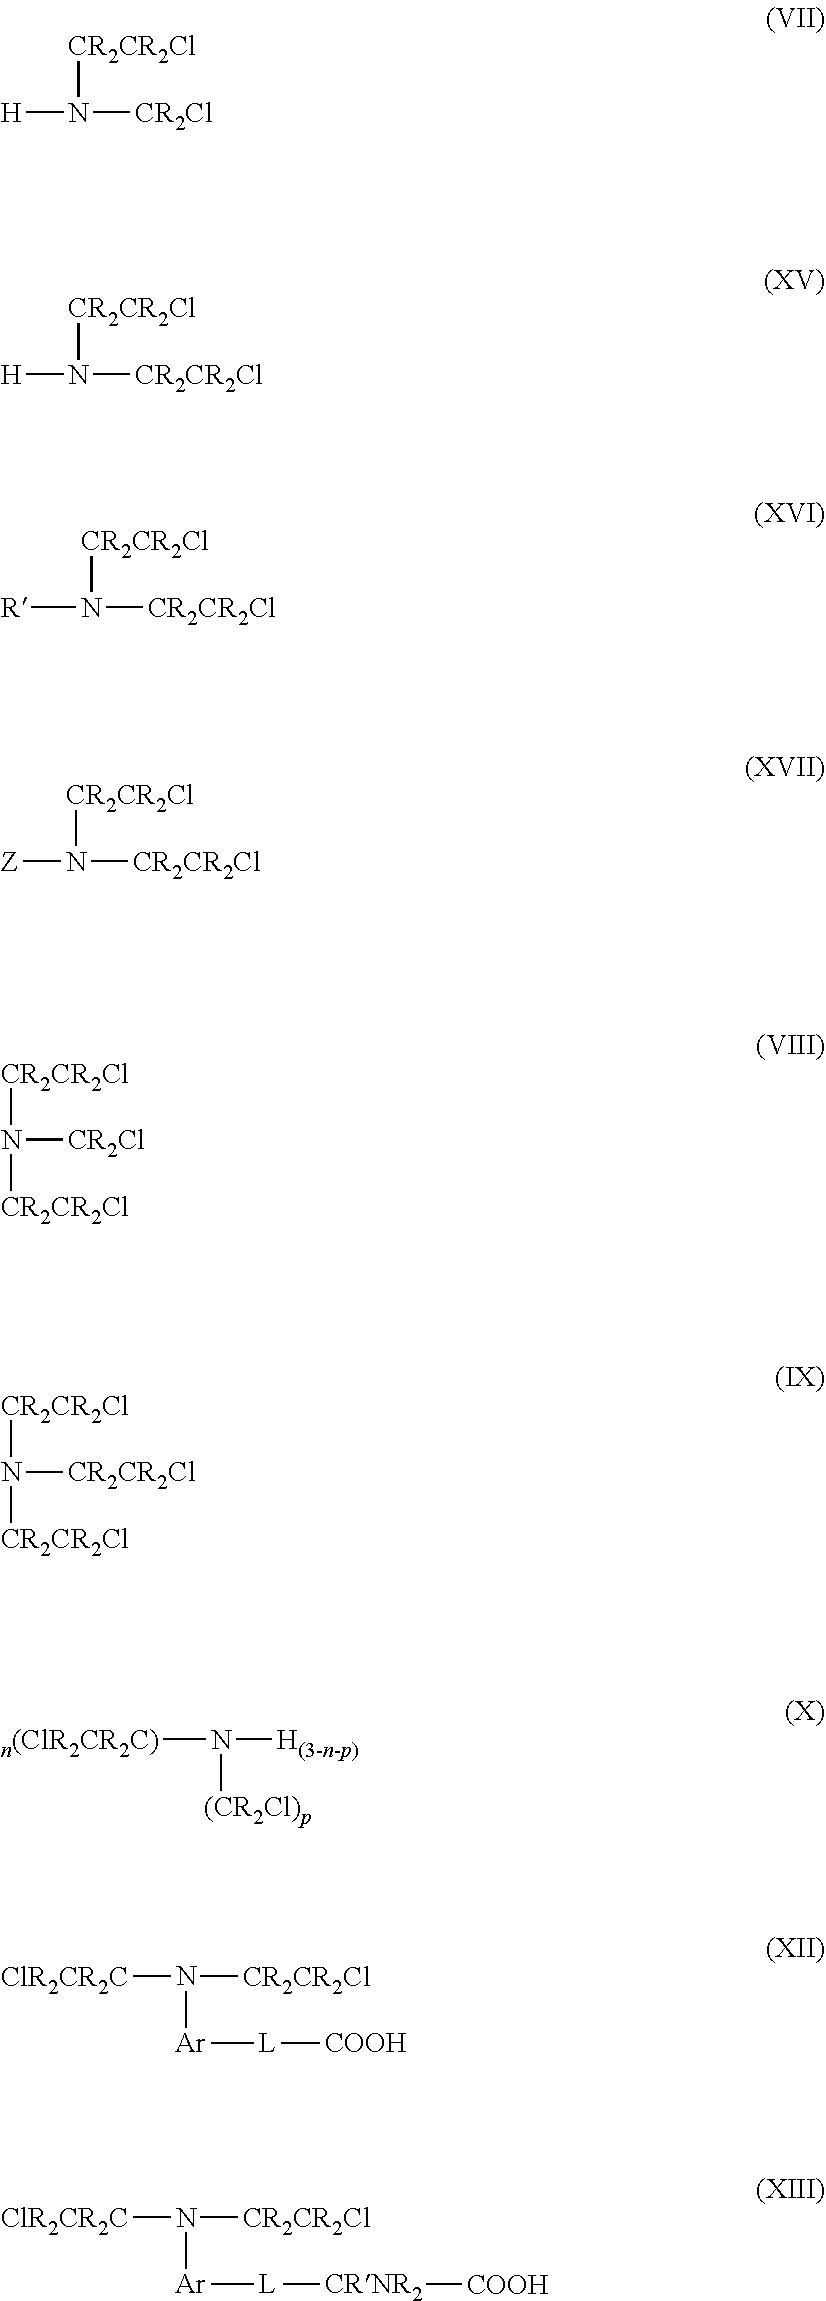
[H]N([CR2CR2Cl])[CR2Cl].[H]N([CR2CR2Cl])[CR2CR2Cl].[R]N([CR2CR2Cl])[CR2CR2Cl].[Z]N([CR2CR2Cl])[CR2CR2Cl].N([CR2CR2Cl])([CR2Cl])[CR2CR2Cl].N([CR2CR2Cl])([CR2CR2Cl])[CR2CR2Cl].[n(ClR2CR2C)]N([H(3-n-p)])[(CR2Cl)p].[ClR2CR2C]N([CR2CR2Cl])[Ar][L][COOH].[ClR2CR2C]N([CR2CR2Cl])[Ar][L][CRNR2][COOH]
